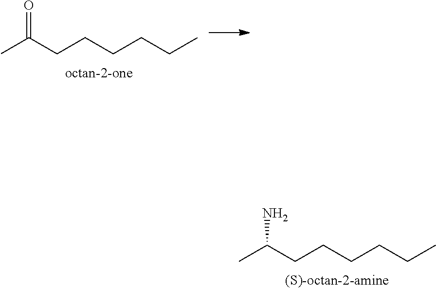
CC(CCCCCC)N.CC(CCCCCC)=O
